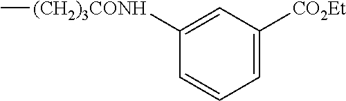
C1([(CH2)3CONH]C)=CC([CO2Et])=CC=C1
